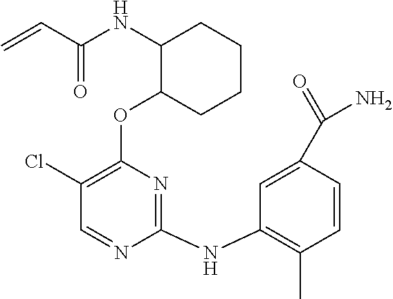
N(C1C(OC2=C(Cl)C=NC(NC3=C(C)C=CC(C(=O)N)=C3)=N2)CCCC1)C(C=C)=O
